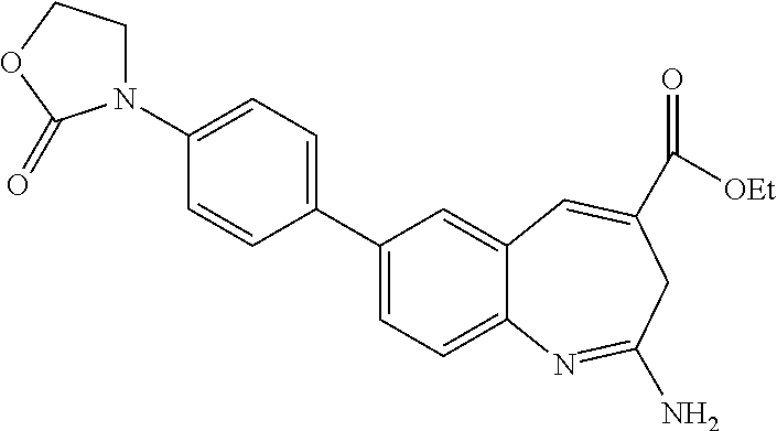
C1(C2=CC=C3C(=C2)C=C(C(=O)[OEt])CC(N)=N3)=CC=C(N2CCOC2=O)C=C1
